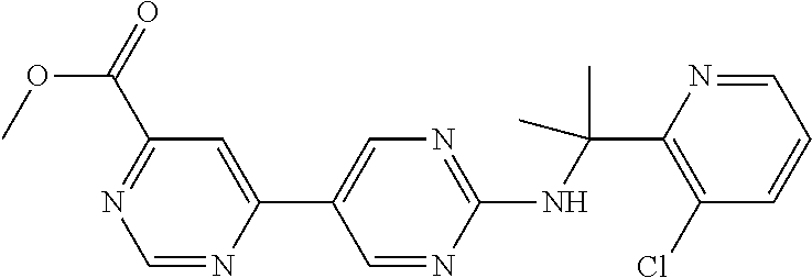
C1(C2=CN=C(NC(C3=C(Cl)C=CC=N3)(C)C)N=C2)=CC(C(OC)=O)=NC=N1
